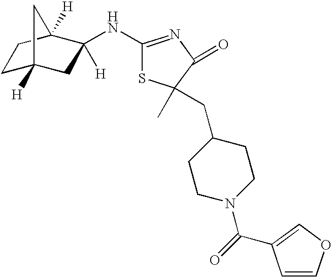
C1C2([H])CC([H])(NC3=NC(=O)C(C)(CC4CCN(C(=O)C5=COC=C5)CC4)S3)C([H])(C1)C2
